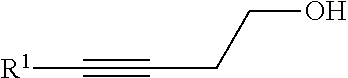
[R1]C#CCCO
